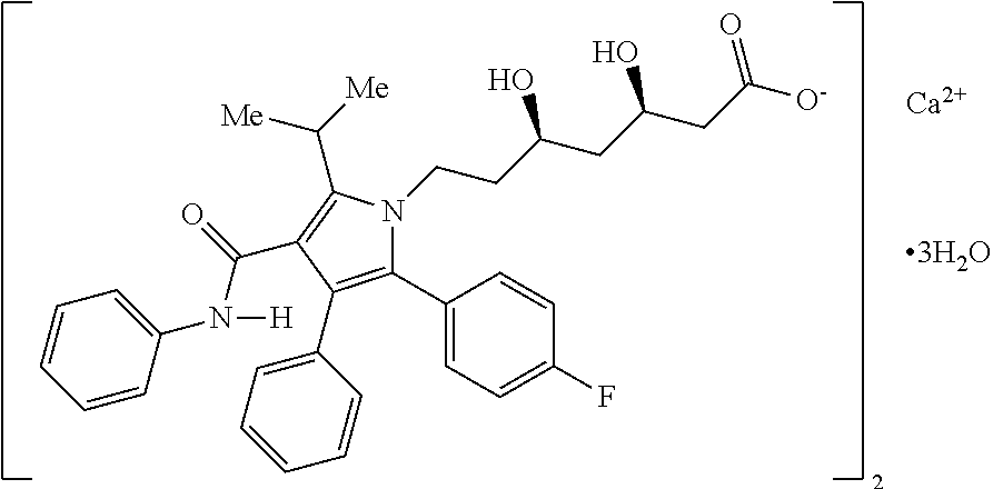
C1(C2=C(C3=CC=CC=C3)C(C(=O)N(C3=CC=CC=C3)[H])=C(C([Me])[Me])N2CCC(CC(CC([O-])=O)O)O)=CC=C(F)C=C1.[Ca]
